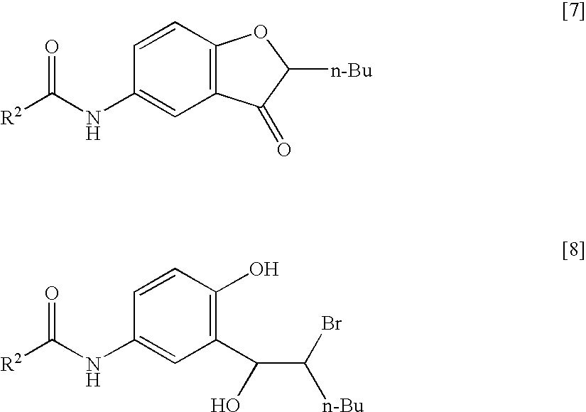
[R2]C(NC1=CC2=C(C=C1)OC([n-Bu])C2=O)=O.[R2]C(NC1=CC(C(O)C(Br)[n-Bu])=C(O)C=C1)=O
